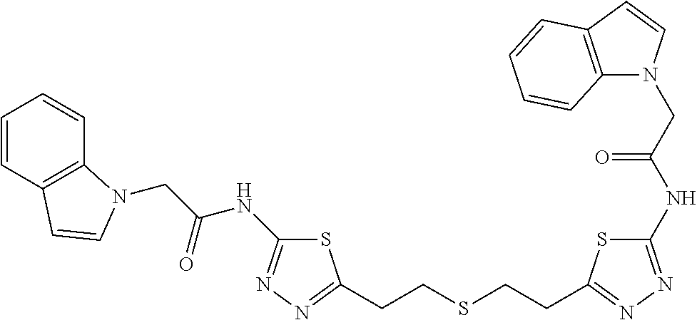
S1C(NC(CN2C3=C(C=CC=C3)C=C2)=O)=NN=C1CCSCCC1=NN=C(NC(CN2C3=C(C=C2)C=CC=C3)=O)S1
